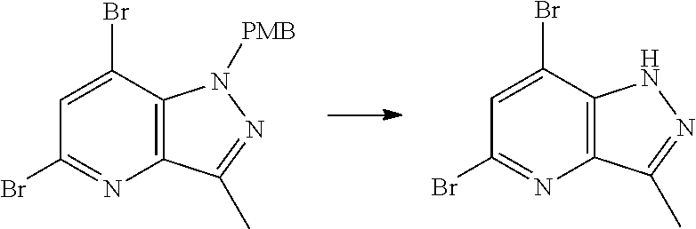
C1=C(Br)C2=C(N=C1Br)C(C)=NN2[PMB].C1=C(Br)C2=C(N=C1Br)C(C)=NN2
